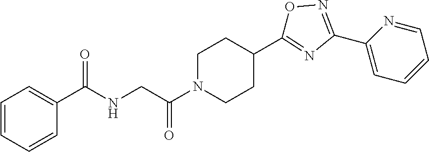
C1=NC(C2=NOC(C3CCN(C(CNC(C4=CC=CC=C4)=O)=O)CC3)=N2)=CC=C1
